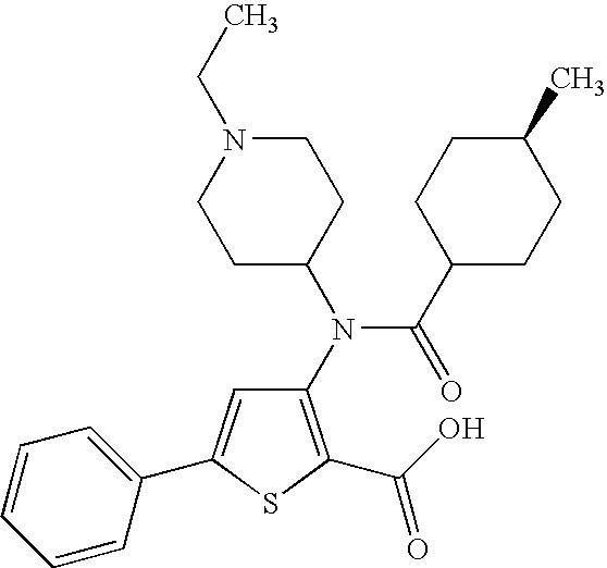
C1(N(C(=O)C2CCC(C)CC2)C2CCN(CC)CC2)=C(C(=O)O)SC(C2=CC=CC=C2)=C1
